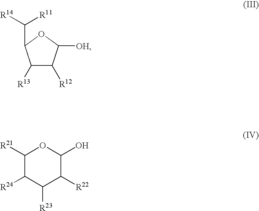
C1([R13])C([R12])C([OH])OC1C([R14])[R11].C1([R21])C([R24])C([R23])C([R22])C(O)O1
